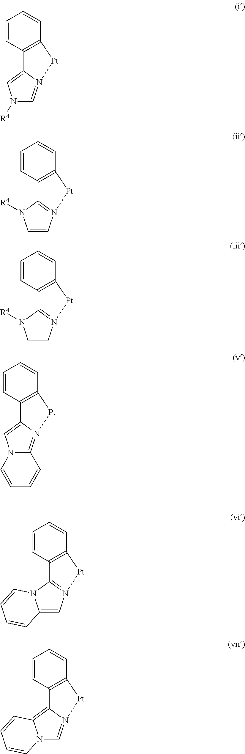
N1([R4])C=N2C(=C1)C1=C(C=CC=C1)[Pt]2.C1=CN2=C(N1[R4])C1=C(C=CC=C1)[Pt]2.C1CN2=C(N1[R4])C1=C(C=CC=C1)[Pt]2.N12C(=N3C(=C1)C1=C(C=CC=C1)[Pt]3)C=CC=C2.C12=CN3=C(N1C=CC=C2)C1=C(C=CC=C1)[Pt]3.N12C=N3C(=C1C=CC=C2)C1=C(C=CC=C1)[Pt]3
